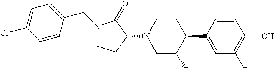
C1=C(C2CCN(C3C(=O)N(CC4=CC=C(Cl)C=C4)CC3)CC2F)C=CC(O)=C1F
